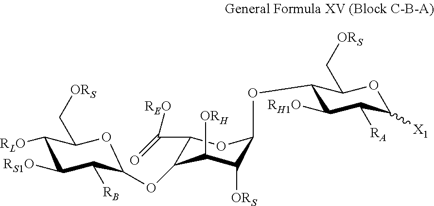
C1(C(=O)[REO])C(OC2C([RB])C([RS1O])C([RLO])C(C[ORS])O2)C([ORH])C([ORS])C(OC2C([RH1O])C([RA])C([X1])OC2C[ORS])O1
